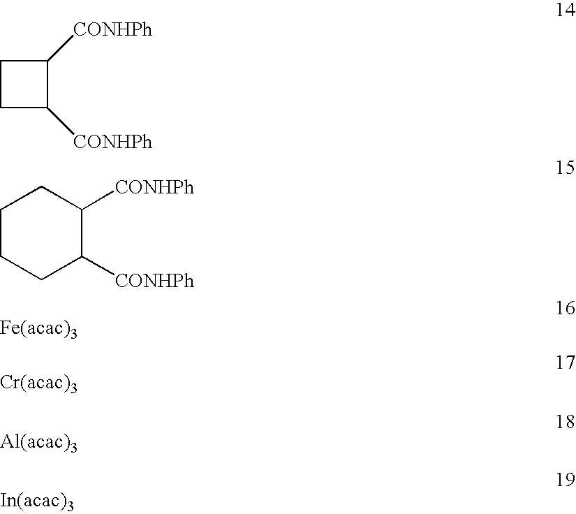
C1C([CONHPh])C([CONHPh])C1.C1CCC([CONHPh])C([CONHPh])C1
